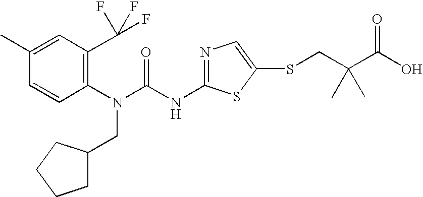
C1(C)=CC(C(F)(F)F)=C(N(C(NC2=NC=C(SCC(C(O)=O)(C)C)S2)=O)CC2CCCC2)C=C1
